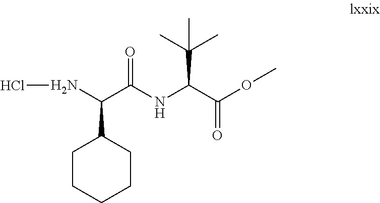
N(C(C(NC(C(OC)=O)C(C)(C)C)=O)C1CCCCC1)Cl
